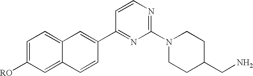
C1=C([RO])C=C2C(=C1)C=C(C1=NC(N3CCC(CN)CC3)=NC=C1)C=C2
